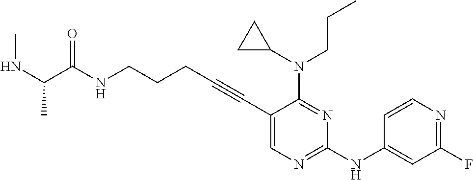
N(CCCC#CC1=CN=C(NC2=CC(F)=NC=C2)N=C1N(CCC)C1CC1)C(=O)C(NC)C
